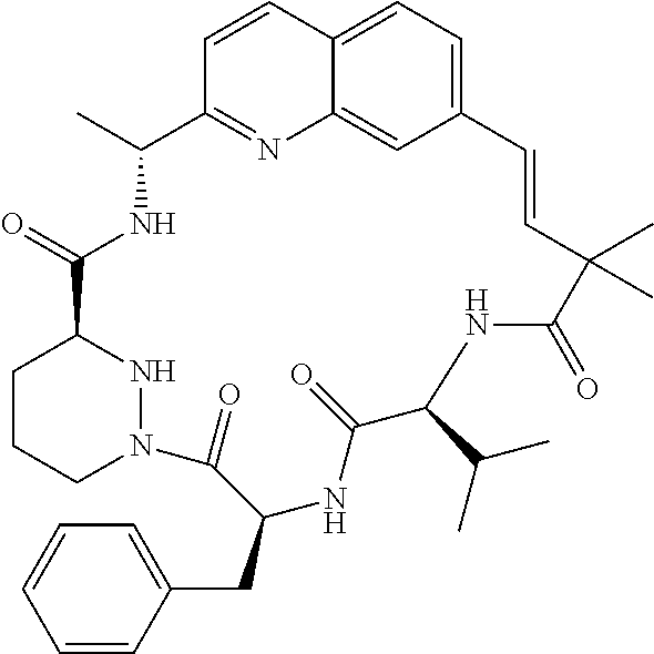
C12=CC=C3C=C1N=C(C=C2)C(C)NC(=O)C1CCCN(C(=O)C(CC2=CC=CC=C2)NC(=O)C(C(C)C)NC(=O)C(C)(C)C=C3)N1
